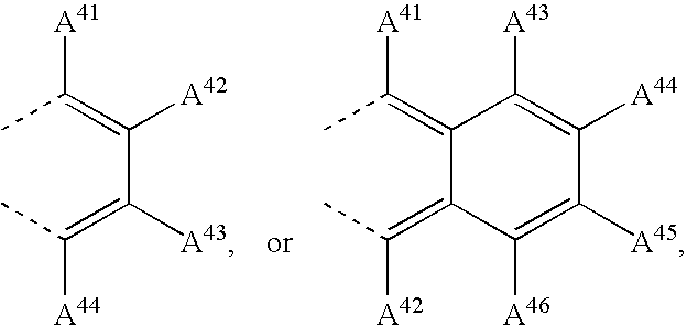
CC(=C(C(=C(C)[A44])[A43])[A42])[A41].C1(=C(C)[A41])C(=C(C)[A42])C([A46])=C([A45])C([A44])=C1[A43]
